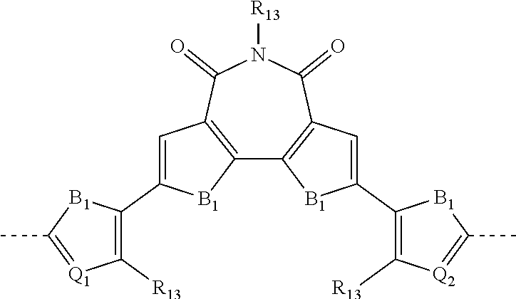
C12=C(C(=O)N([R13])C(=O)C3=C1[B1]C(C1=C([R13])[Q2]=C(C)[B1]1)=C3)C=C(C1=C([R13])[Q1]=C(C)[B1]1)[B1]2
